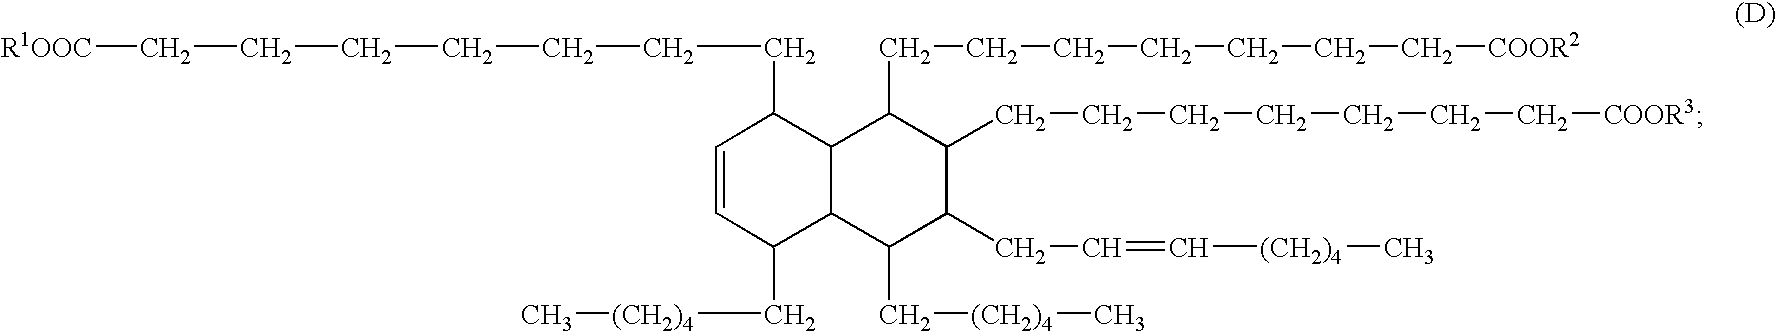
C12C(C(C[(CH2)4]C)C(CC=C[(CH2)4]C)C(CCCCCCC[COOR3])C1CCCCCCC[COOR2])C(C[(CH2)4]C)C=CC2CCCCCCC[R1OOC]
